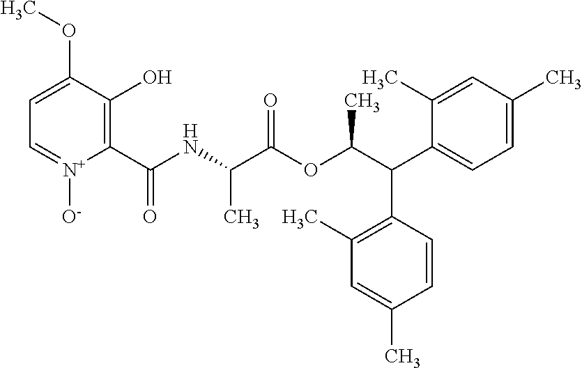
C1=C(OC)C(O)=C(C(NC(C(OC(C(C2=CC=C(C)C=C2C)C2=C(C)C=C(C)C=C2)C)=O)C)=O)[N+]([O-])=C1
